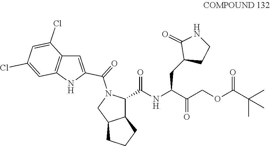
C12C(C(NC(C(COC(=O)C(C)(C)C)=O)CC3CCNC3=O)=O)N(C(=O)C3=CC4=C(N3)C=C(Cl)C=C4Cl)CC1CCC2
